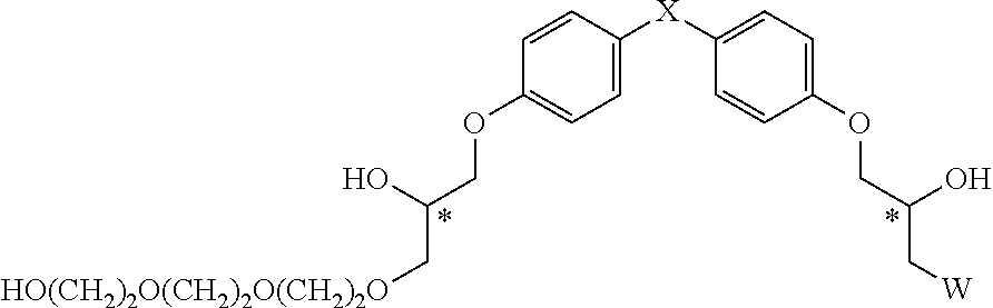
C1=CC([X]C2=CC=C(OCC(O)C[W])C=C2)=CC=C1OCC(O)C[HO(CH2)2O(CH2)2O(CH2)2O]
